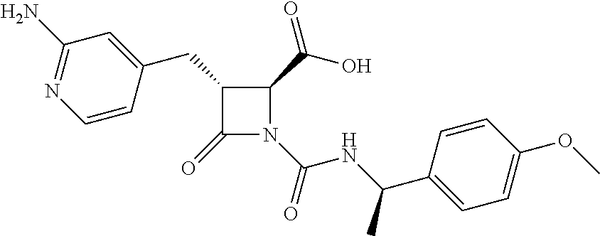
C1(CC2=CC(N)=NC=C2)C(=O)N(C(=O)NC(C2=CC=C(OC)C=C2)C)C1C(=O)O
